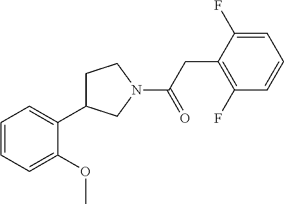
C1=CC=C(OC)C(C2CCN(C(CC3=C(F)C=CC=C3F)=O)C2)=C1
